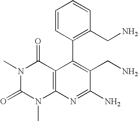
C1(C2=C(CN)C=CC=C2)=C(CN)C(N)=NC2=C1C(=O)N(C)C(=O)N2C
